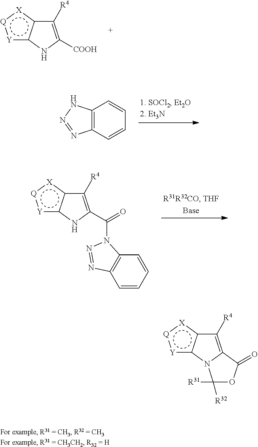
[Y]1c2c([X]:[Q]:1)C([R4])=C([COOH])N2.C12=C(C=CC=C1)N=NN2.[Y]1c2c([X]:[Q]:1)C([R4])=C(C(=O)N1C3=C(C=CC=C3)N=N1)N2.[Y]1c2c([X]:[Q]:1)C([R4])=C1N2C([R31])([R32])OC1=O
